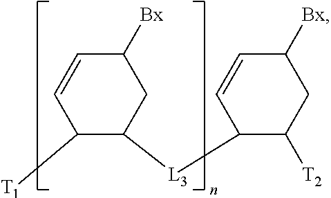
C1([Bx])C=CC([T1])C([L3]C2C([T2])CC([Bx])C=C2)C1
